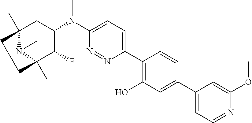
C12(C)N(C)C(C)(C(F)C(N(C3=CC=C(C4=C(O)C=C(C5=CC=NC(OC)=C5)C=C4)N=N3)C)C1)CC2
